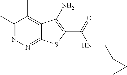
C1(C)=NN=C2C(=C1C)C(N)=C(C(=O)NCC1CC1)S2
